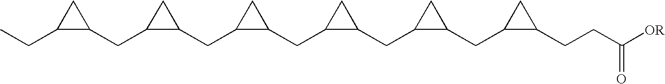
C1(CC2CC2CC)C(CC2C(CC3C(CC4C(CC5C(CCC([OR])=O)C5)C4)C3)C2)C1
